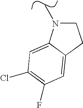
C1N(C)C2=CC(Cl)=C(F)C=C2C1
